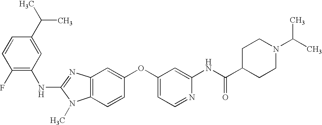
C1(C(C)C)=CC(NC2=NC3=C(N2C)C=CC(OC2=CC=NC(NC(C4CCN(C(C)C)CC4)=O)=C2)=C3)=C(F)C=C1
